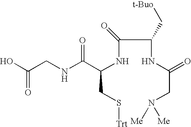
C(NC(CS[Trt])C(NCC(O)=O)=O)(C(NC(CN([Me])[Me])=O)C[t-Buo])=O
